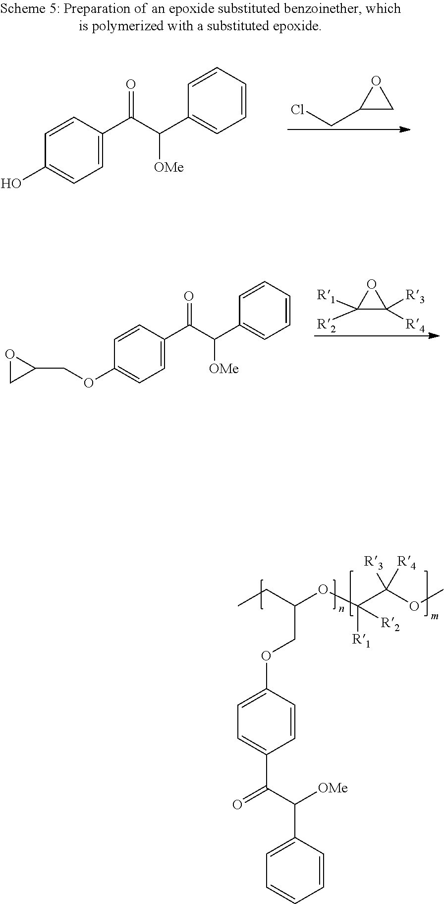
C1=CC(O)=CC=C1C(C(C1=CC=CC=C1)[OMe])=O.C1(CCl)CO1.C1([R2])([R1])C([R3])([R4])O1.C1=CC(OCC2OC2)=CC=C1C(C(C1=CC=CC=C1)[OMe])=O.C1(C(C(=O)C2=CC=C(OCC(CC)OC(C(OC)([R3])[R4])([R1])[R2])C=C2)[OMe])=CC=CC=C1
